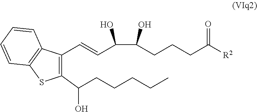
C1(C(CCCCC)O)=C(C=CC(C(O)CCCC([R2])=O)O)C2=C(S1)C=CC=C2
